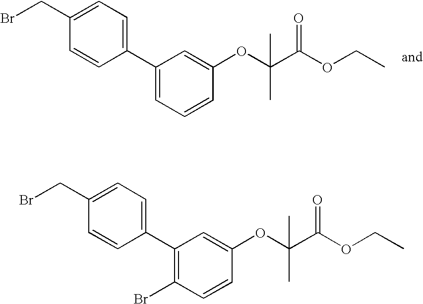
C1(C2=CC=CC(OC(C)(C)C(OCC)=O)=C2)=CC=C(CBr)C=C1.C1(C2=C(Br)C=CC(OC(C)(C)C(OCC)=O)=C2)=CC=C(CBr)C=C1
